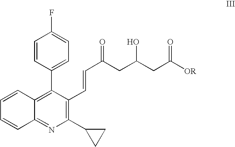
C1=CC2=C(C3=CC=C(F)C=C3)C(C=CC(CC(CC([OR])=O)O)=O)=C(C3CC3)N=C2C=C1
